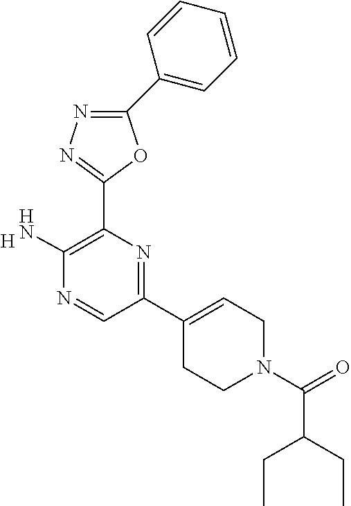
[H].C1(C2=C(N)N=CC(C3=CCN(C(=O)C(CC)CC)CC3)=N2)=NN=C(C2=CC=CC=C2)O1
